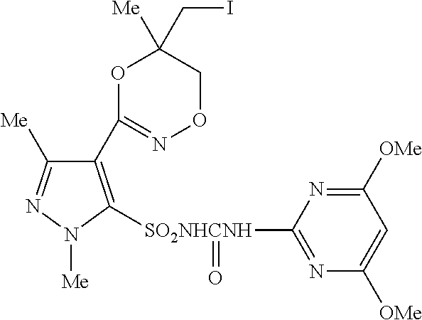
C1(C2=NOCC(CI)([Me])O2)=C([SO2NHCNH](C2=NC([OMe])=CC([OMe])=N2)=O)N([Me])N=C1[Me]
